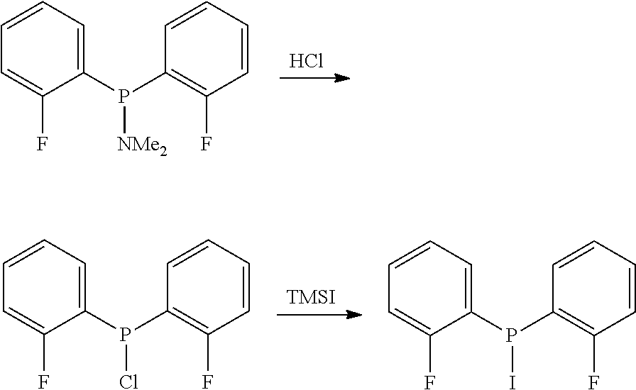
Cl.C1(P(C2=C(F)C=CC=C2)[NMe2])=CC=CC=C1F.[TMSI].C1(P(C2=C(F)C=CC=C2)Cl)=CC=CC=C1F.C1(P(C2=C(F)C=CC=C2)I)=CC=CC=C1F
